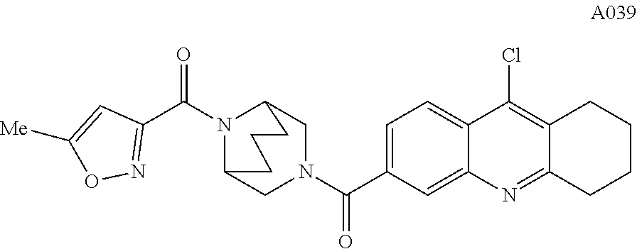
C1=C(C(N2CC3N(C(=O)C4=NOC([Me])=C4)C(C2)CCC3)=O)C=C2C(=C1)C(Cl)=C1C(=N2)CCCC1
